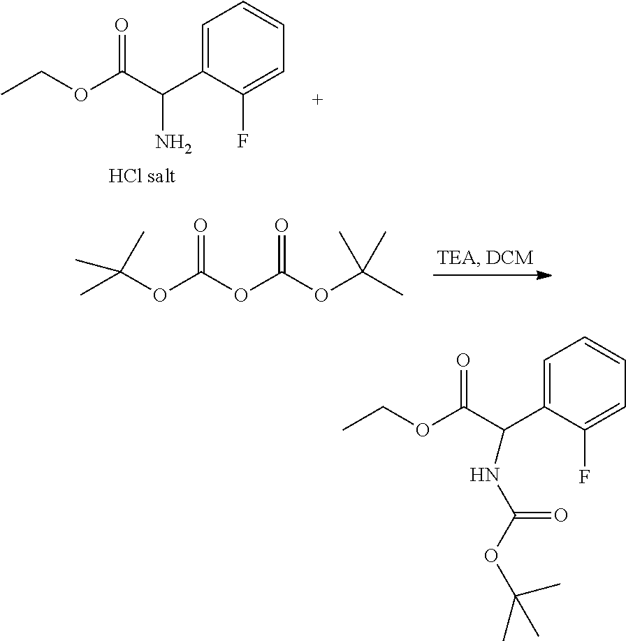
C1=C(C(C(OCC)=O)N)C(F)=CC=C1.O(C(OC(OC(C)(C)C)=O)=O)C(C)(C)C.C1=C(C(C(OCC)=O)NC(OC(C)(C)C)=O)C(F)=CC=C1
